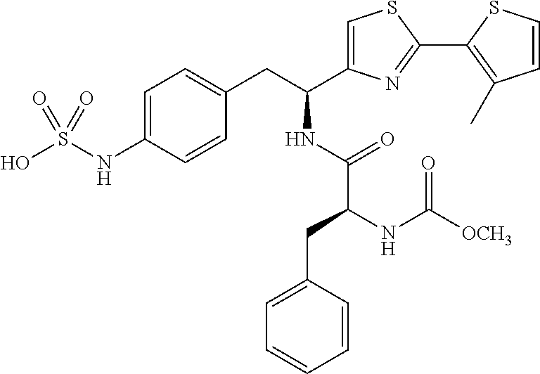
C1=C(C(CC2=CC=C(NS(O)(=O)=O)C=C2)NC(C(NC([OCH3])=O)CC2=CC=CC=C2)=O)N=C(C2=C(C)C=CS2)S1
